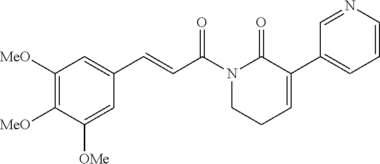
C1([MeO])=C([MeO])C([OMe])=CC(C=CC(N2CCC=C(C3=CC=CN=C3)C2=O)=O)=C1
